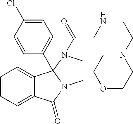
C1=CC=C2C(=C1)C(=O)N1CCN(C(=O)CNCCN3CCOCC3)C21C1=CC=C(Cl)C=C1
